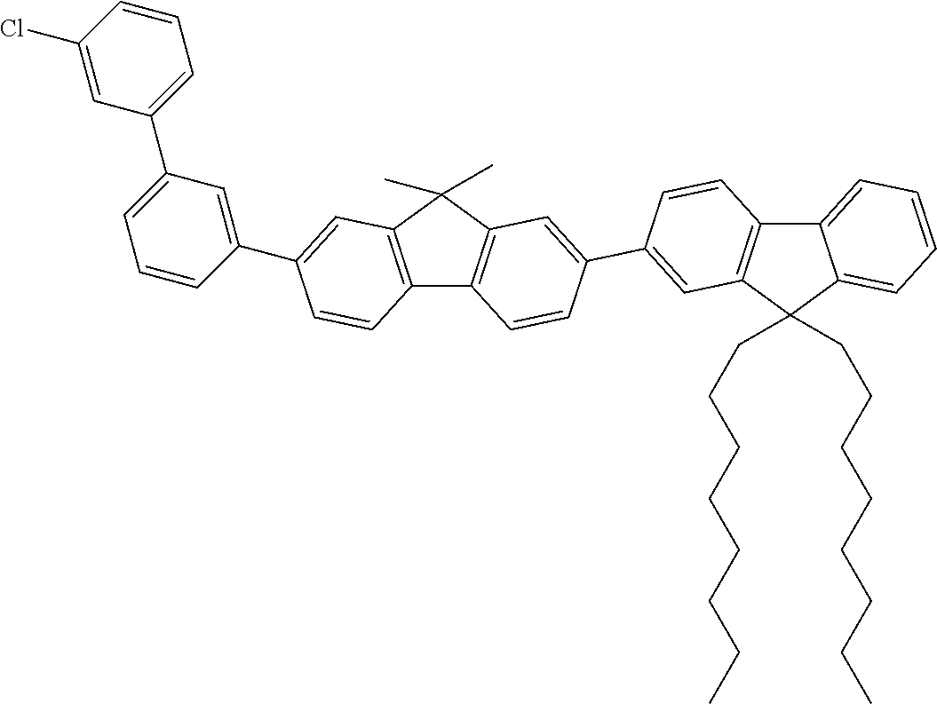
C1=CC=C(C2=CC=CC(C3=CC4=C(C5=C(C4(C)C)C=C(C4=CC6=C(C=C4)C4=CC=CC=C4C6(CCCCCCCC)CCCCCCCC)C=C5)C=C3)=C2)C=C1Cl
